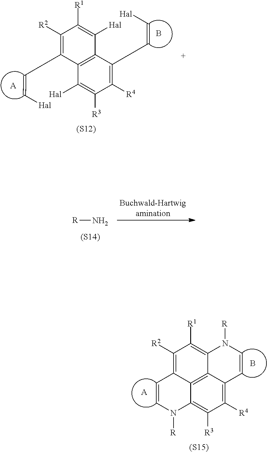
[(S12)].[A].B.C1([R2])=C(C=C[Hal])C2=C(C([Hal])=C1[R1])C(C=C[Hal])=C([R4])C([R3])=C2[Hal].[R]N.[(S14)].C1=CN([R])C2=C([R3])C([R4])=C3C4=C2C1=C([R2])C([R1])=C4N([R])C=C3.[A].B.[(S15)]
